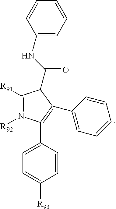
C1([R91])=N([R92])C(C2=CC=C([R93])C=C2)=C(C2=CC=CC=C2)C1C(NC1=CC=CC=C1)=O
